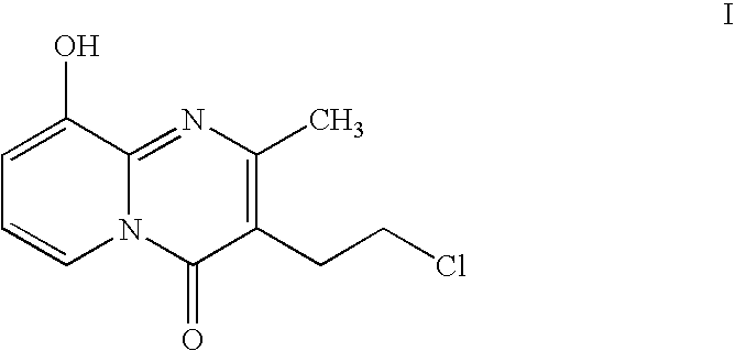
C1=C(O)C2=NC(C)=C(CCCl)C(=O)N2C=C1
